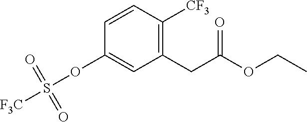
C1(CC(OCC)=O)=C([CF3])C=CC(OS(=O)(=O)[F3C])=C1
